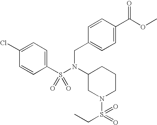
C1(Cl)=CC=C(S(=O)(N(CC2=CC=C(C(=O)OC)C=C2)C2CN(S(=O)(CC)=O)CCC2)=O)C=C1
